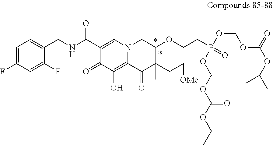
C1=C(F)C=C(F)C(CNC(C2=CN3C(=C(O)C2=O)C(=O)C(C)(CC[OMe])C(OCCP(=O)(OCOC(OC(C)C)=O)OCOC(OC(C)C)=O)C3)=O)=C1
